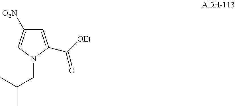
C1=C(C([OEt])=O)N(CC(C)C)C=C1[O2N]
